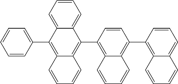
C1=CC=CC(C2=C3C(=C(C4=C5C(=C(C6=C7C(=CC=C6)C=CC=C7)C=C4)C=CC=C5)C4=CC=CC=C24)C=CC=C3)=C1
